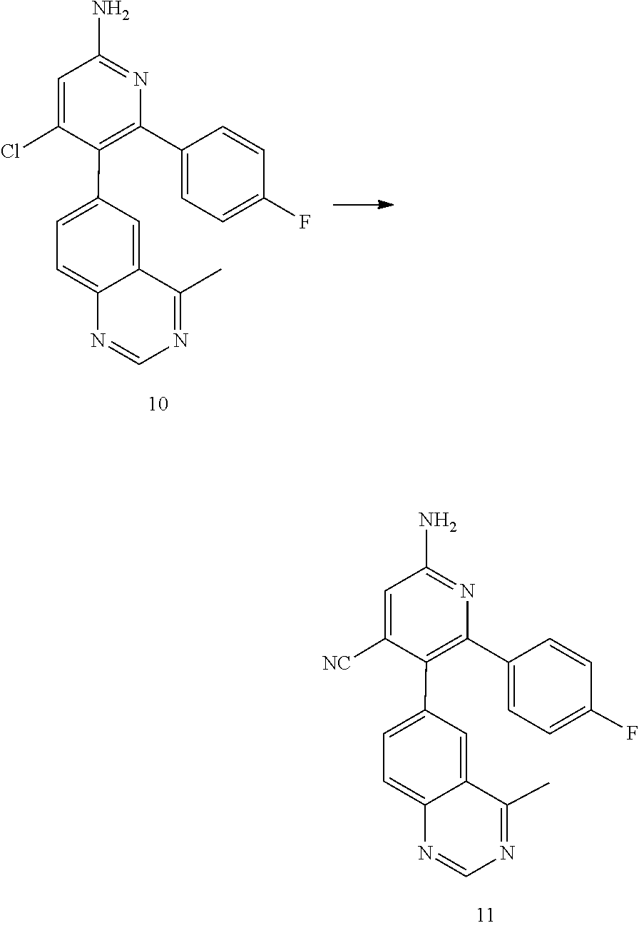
C1=CC(F)=CC=C1C1=C(C2=CC=C3C(=C2)C(C)=NC=N3)C(Cl)=CC(N)=N1.C1([NC])=CC(N)=NC(C2=CC=C(F)C=C2)=C1C1=CC=C2C(=C1)C(C)=NC=N2
